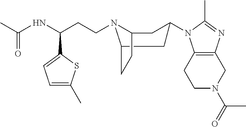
C1N(C(C)=O)CC2=C(C1)N(C1CC3N(CCC(C4=CC=C(C)S4)NC(C)=O)C(CC3)C1)C(C)=N2
